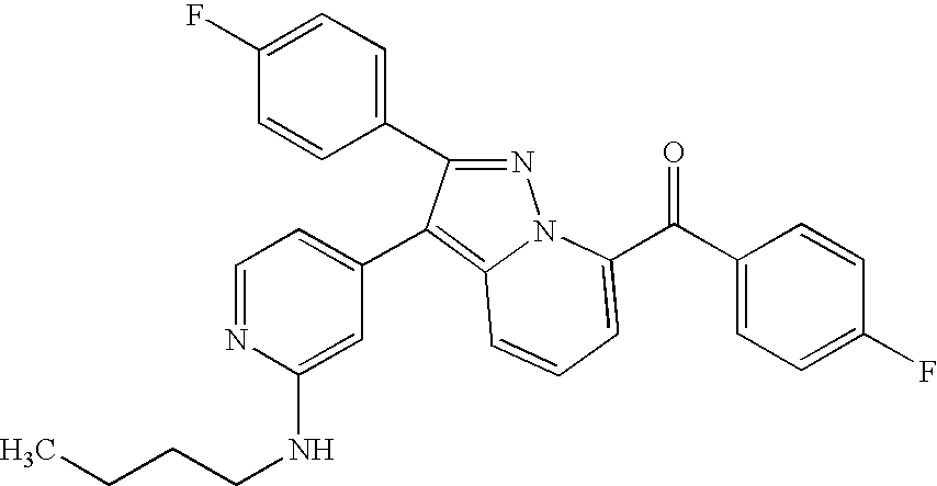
C1(F)=CC=C(C2=NN3C(=C2C2=CC=NC(NCCCC)=C2)C=CC=C3C(C2=CC=C(F)C=C2)=O)C=C1
